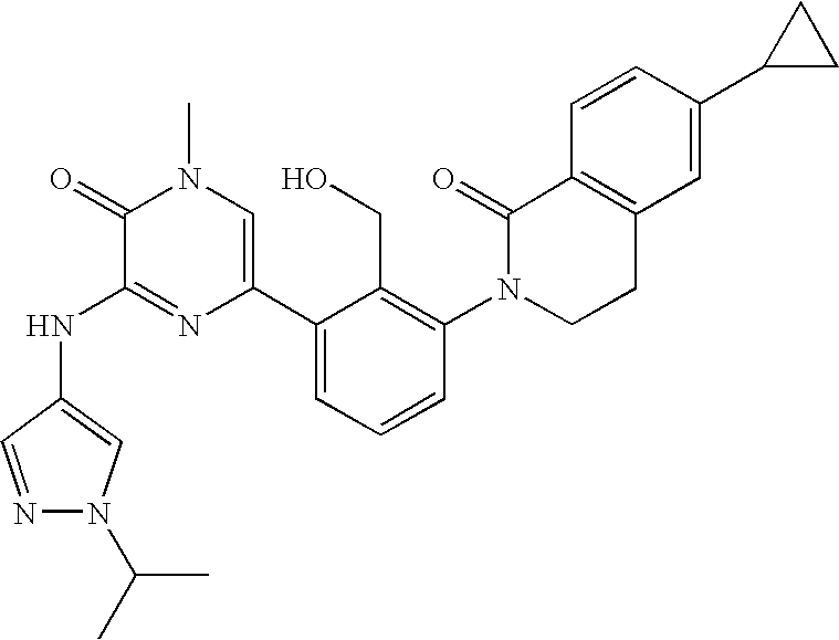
N(C1=NC(C2=CC=CC(N3CCC4=C(C3=O)C=CC(C3CC3)=C4)=C2CO)=CN(C)C1=O)C1=CN(C(C)C)N=C1
